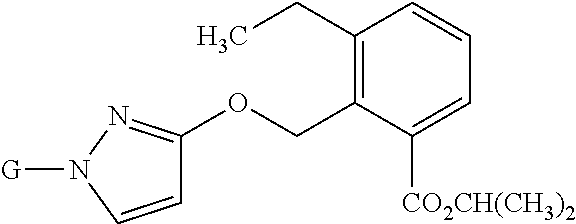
C1=CN([G])N=C1OCC1=C(CC)C=CC=C1[CO2CH(CH3)2]
